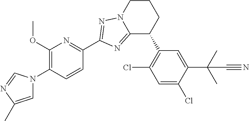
C1(OC)=C(N2C=C(C)N=C2)C=CC(C2=NN3C(=N2)C(C2=C(Cl)C=C(Cl)C(C(C)(C)C#N)=C2)CCC3)=N1
